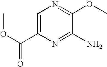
C1=C(C(=O)OC)N=C(N)C(OC)=N1
